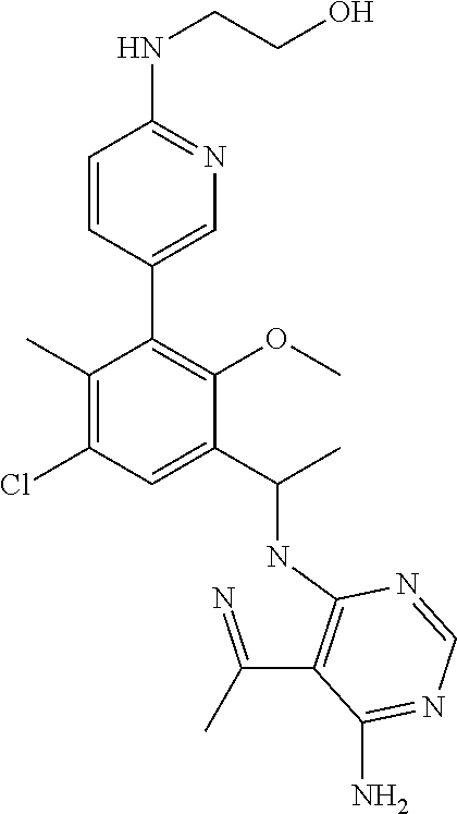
C1=CC(C2=C(OC)C(C(C)NC3=C(C(=N)C)C(N)=NC=N3)=CC(Cl)=C2C)=CN=C1NCCO
